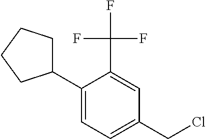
C1(C2CCCC2)=CC=C(CCl)C=C1C(F)(F)F
